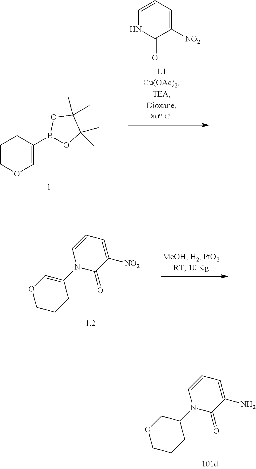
N1(C2COCCC2)C(=O)C(N)=CC=C1.N1(C2=COCCC2)C(=O)C([NO2])=CC=C1.C1=CC=C([NO2])C(=O)N1.C1COC=C(B2OC(C)(C)C(C)(C)O2)C1
